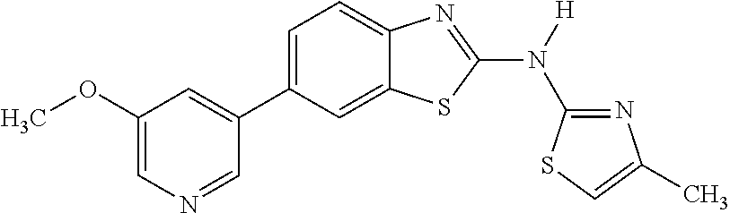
C1(OC)=CN=CC(C2=CC=C3C(=C2)SC(N([H])C2=NC(C)=CS2)=N3)=C1
